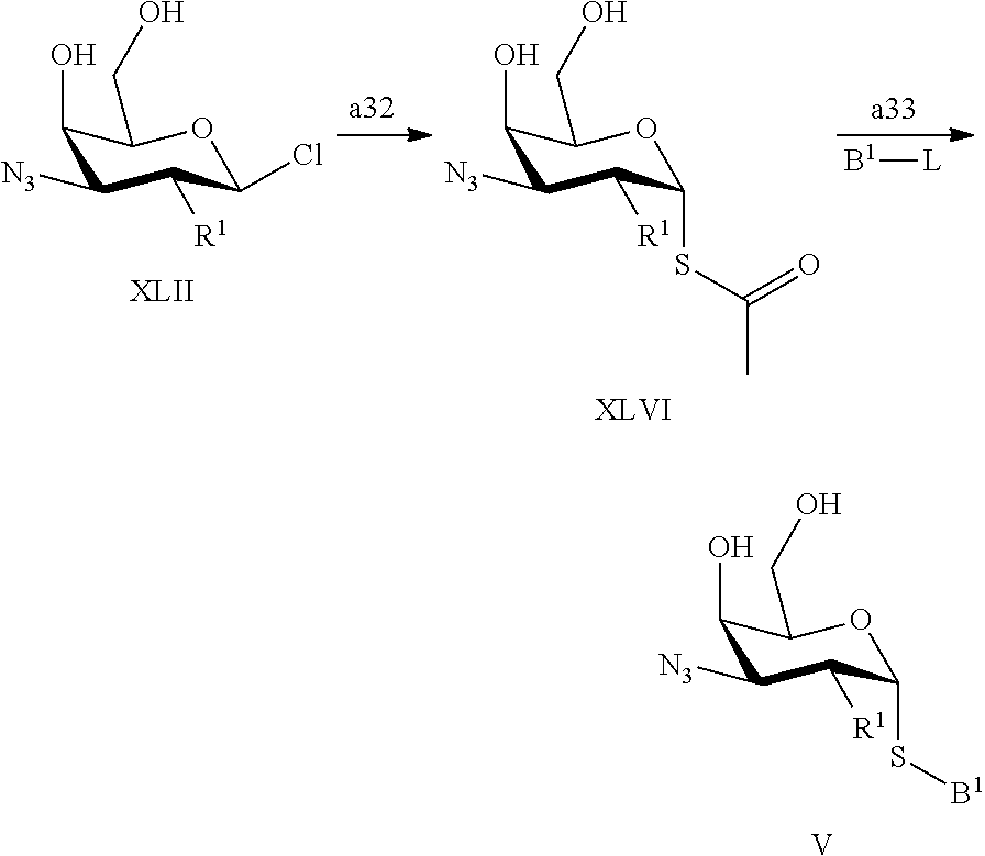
C1(O)C([N3])C([R1])C(S[B1])OC1CO.[V].C1(O)C([N3])C([R1])C(Cl)OC1CO.C1(O)C([N3])C([R1])C(SC(=O)C)OC1CO.[B1][L]
